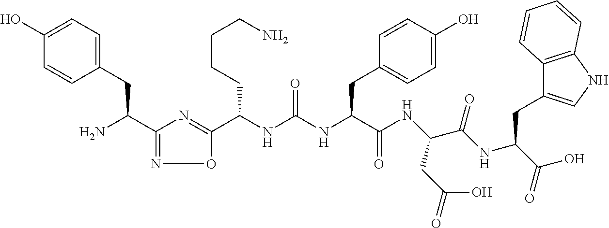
C(NC(NC(C(NC(C(NC(C(O)=O)CC1=CNC2=C1C=CC=C2)=O)CC(=O)O)=O)CC1=CC=C(O)C=C1)=O)(C1=NC(C(N)CC2=CC=C(O)C=C2)=NO1)CCCCN
